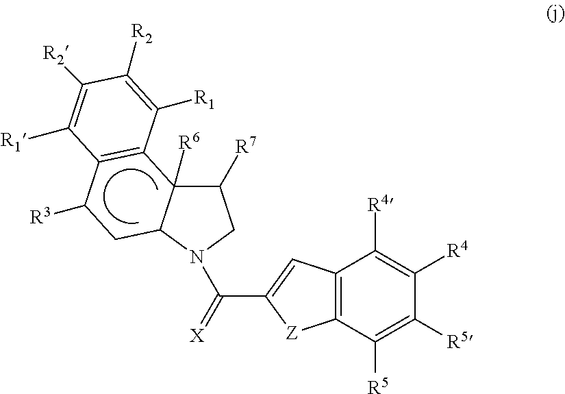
C12=C(C([R5])=C([R5])C([R4])=C1[R4])[Z]C(C(=[X])N1C3C([R6])(C([R7])C1)C1=C(C([R3])C3)C([R1])=C([R2])C([R2])=C1[R1])=C2
